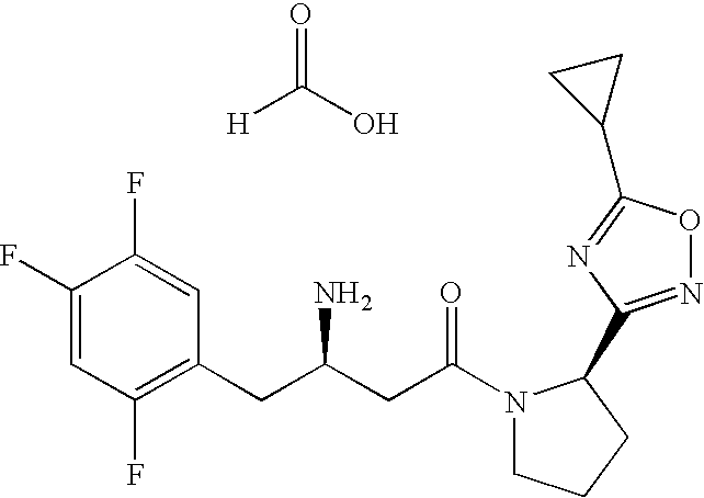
C1(F)=CC(F)=C(CC(CC(N2CCCC2C2=NOC(C3CC3)=N2)=O)N)C=C1F.O=C(O)[H]
